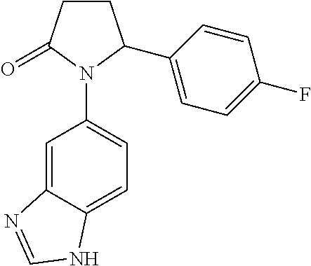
C1CC(=O)N(C2=CC=C3C(=C2)N=CN3)C1C1=CC=C(F)C=C1
